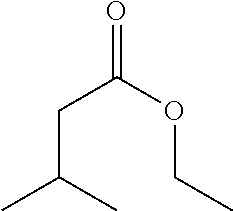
CC(C)CC(=O)OCC
